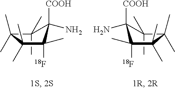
C1(C)(C)C([COOH])(N)C([18F])(C)C(C)(C)C1(C)C.C1(C)(C)C([COOH])(N)C([18F])(C)C(C)(C)C1(C)C
